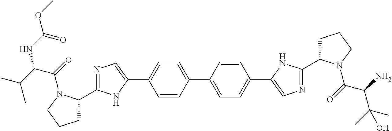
C1=CC(C2=CC=C(C3=CN=C(C4CCCN4C(=O)C(N)C(C)(C)O)N3)C=C2)=CC=C1C1=CN=C(C2CCCN2C(=O)C(C(C)C)NC(OC)=O)N1
